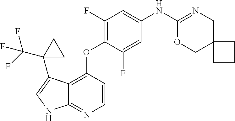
C12=C(OC3=C(F)C=C(NC4=NCC5(CO4)CCC5)C=C3F)C=CN=C1NC=C2C1(C(F)(F)F)CC1
